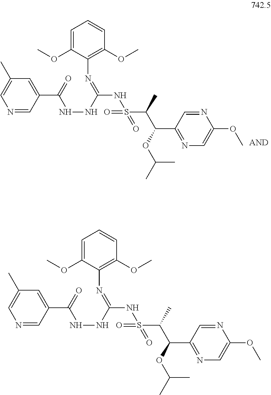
C1=C(OC)C(N=C(NS(C(C(C2=NC=C(OC)N=C2)OC(C)C)C)(=O)=O)NNC(C2=CC(C)=CN=C2)=O)=C(OC)C=C1.C1=C(OC)C(N=C(NS(C(C(C2=NC=C(OC)N=C2)OC(C)C)C)(=O)=O)NNC(C2=CC(C)=CN=C2)=O)=C(OC)C=C1
